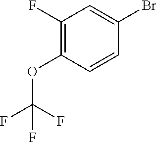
C1(F)=C(OC(F)(F)F)C=CC(Br)=C1
